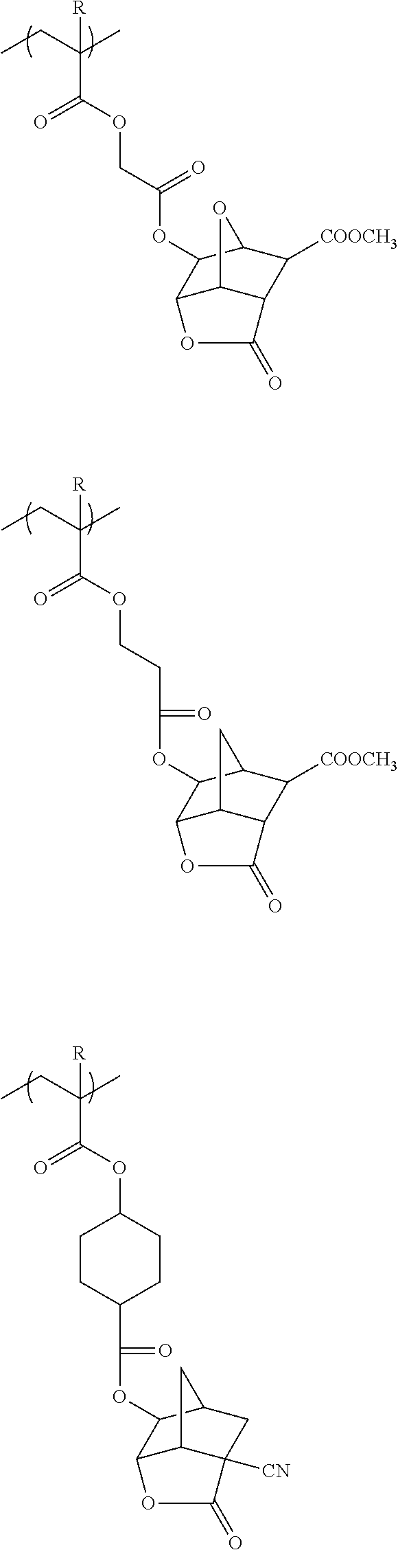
[R]C(CC)(C)C(OCC(OC1C2C3C(C([COOCH3])C1O3)C(=O)O2)=O)=O.[R]C(CC)(C)C(OCCC(=O)OC1C2C3C(C([COOCH3])C1C3)C(=O)O2)=O.[R]C(CC)(C)C(OC1CCC(C(=O)OC2C3C4C([CN])(CC2C4)C(=O)O3)CC1)=O
